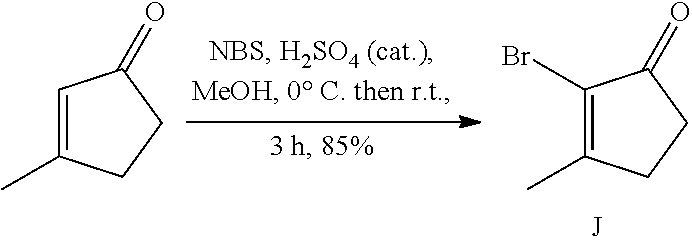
C1=C(C)CCC1=O.C1(Br)=C(C)CCC1=O
